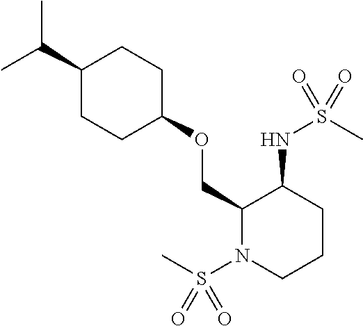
C(C)(C)C1CCC(OCC2N(S(C)(=O)=O)CCCC2NS(C)(=O)=O)CC1
